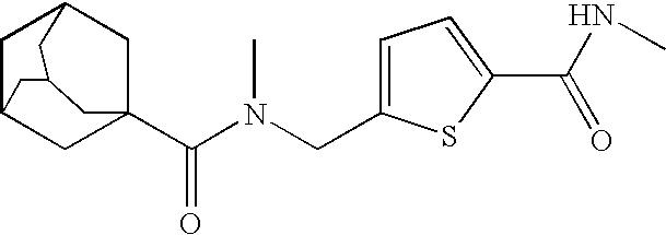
C1C2CC3(C(N(CC4=CC=C(C(NC)=O)S4)C)=O)CC1CC(C2)C3
